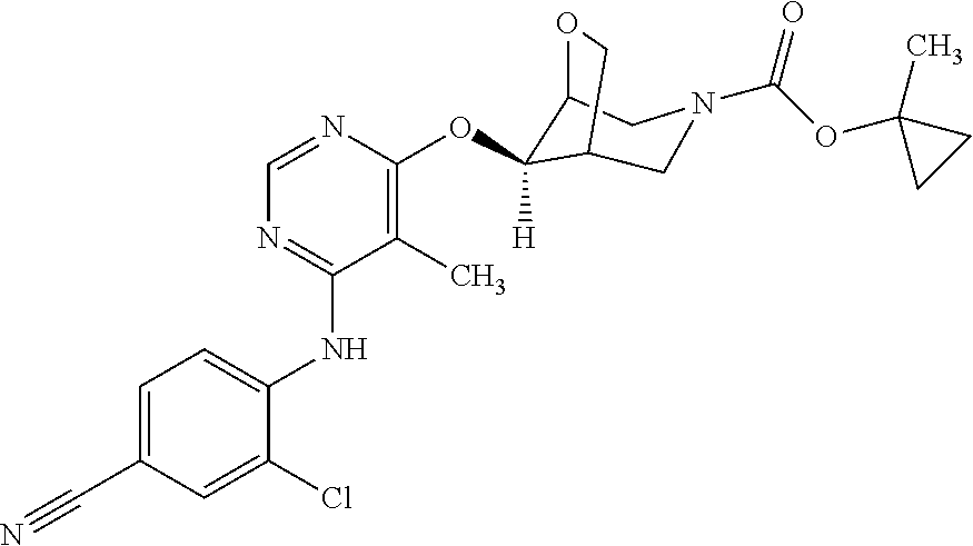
C1=NC(OC2([H])C3OCC2CN(C(OC2(C)CC2)=O)C3)=C(C)C(NC2=CC=C(C#N)C=C2Cl)=N1
